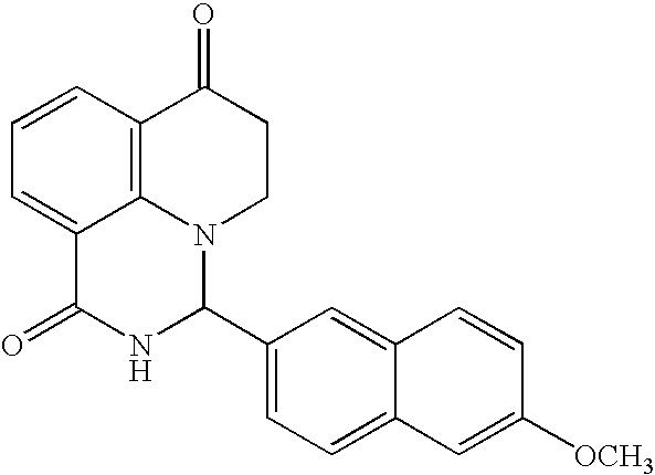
C1=CC2=C3C(=C1)C(=O)NC(C1=CC=C4C(=C1)C=CC([OCH3])=C4)N3CCC2=O
